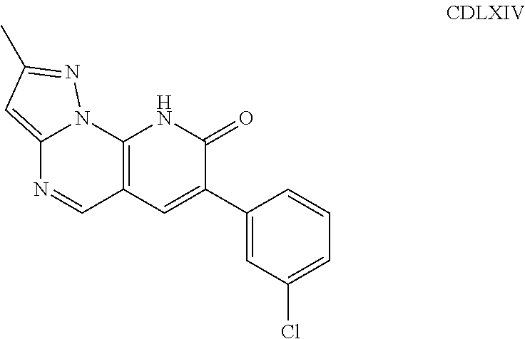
C12=C(C=C(C3=CC(Cl)=CC=C3)C(=O)N1)C=NC1=CC(C)=NN21
